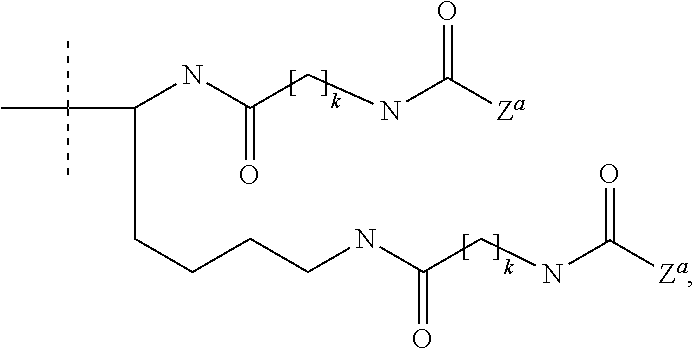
C(NC(CNC([Za])=O)=O)(C(C)(C)C)CCCCNC(CNC([Za])=O)=O
